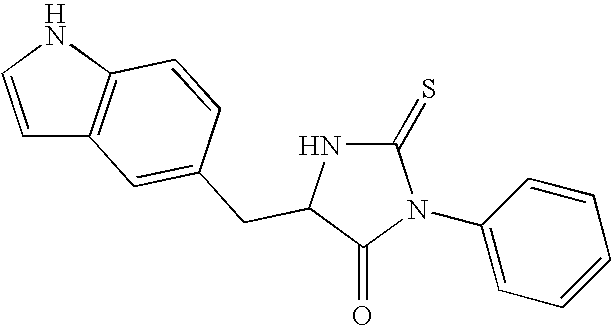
C1=CNC2=C1C=C(CC1NC(=S)N(C3=CC=CC=C3)C1=O)C=C2
